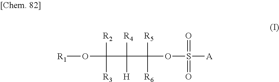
[R1]OC([R2])([R3])C([R4])([H])C([R5])([R6])OS(=O)(=O)[A]
